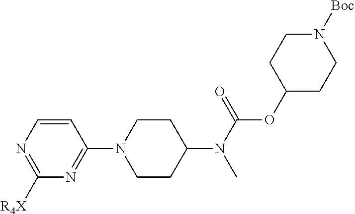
C1=CN=C([R4X])N=C1N1CCC(N(C(=O)OC2CCN([Boc])CC2)C)CC1
